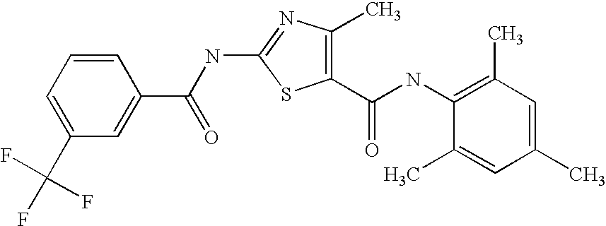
C1(C)=C(NC(=O)C2=C(C)N=C(NC(C3=CC(C(F)(F)F)=CC=C3)=O)S2)C(C)=CC(C)=C1
